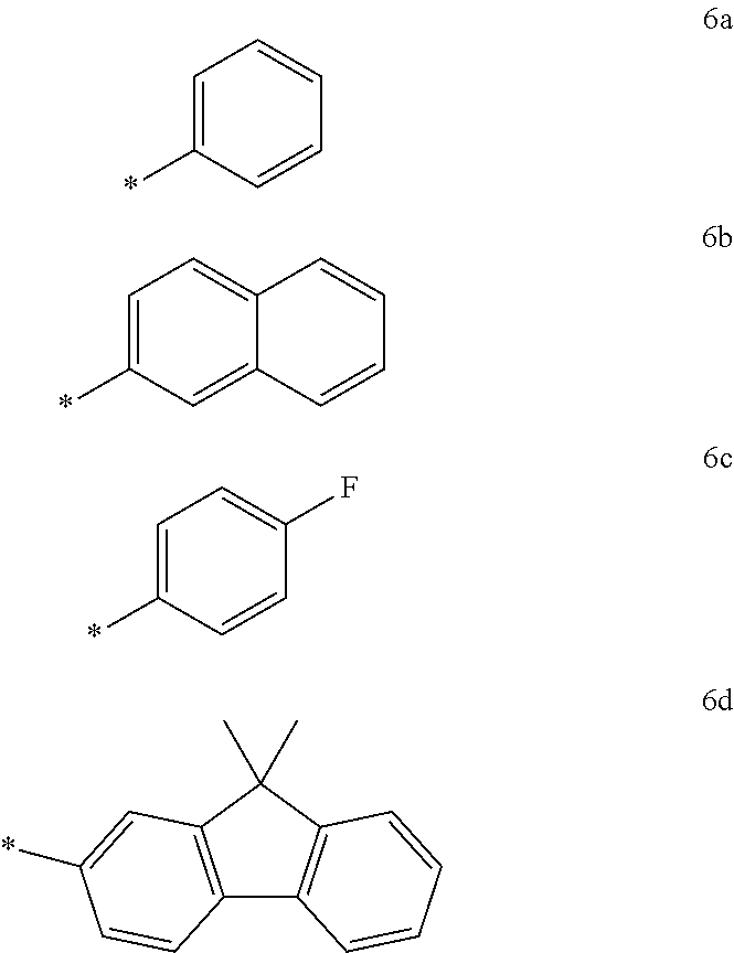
C1=C(*)C=C2C(=C1)C=CC=C2.C1=C(*)C=CC=C1.C1=C(*)C=CC(F)=C1.C12=C(C(C)(C)C3=C1C=CC=C3)C=C(*)C=C2
